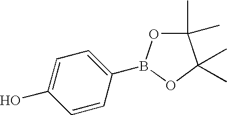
C1=CC(B2OC(C)(C)C(C)(C)O2)=CC=C1O
